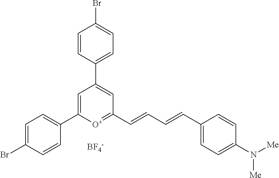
[BF4-].C1=C(C2=CC=C(Br)C=C2)[O+]=C(C=CC=CC2=CC=C(N([Me])[Me])C=C2)C=C1C1=CC=C(Br)C=C1
